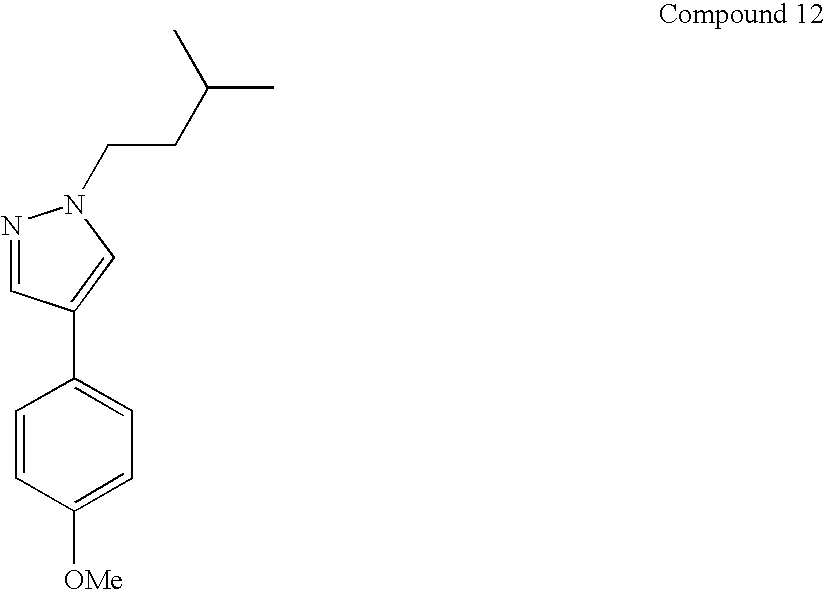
C1=CC([OMe])=CC=C1C1=CN(CCC(C)C)N=C1
